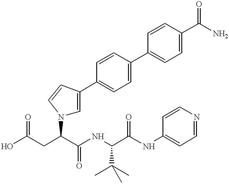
N(C(C(NC1=CC=NC=C1)=O)C(C)(C)C)C(C(CC(O)=O)N1C=C(C2=CC=C(C3=CC=C(C(N)=O)C=C3)C=C2)C=C1)=O
